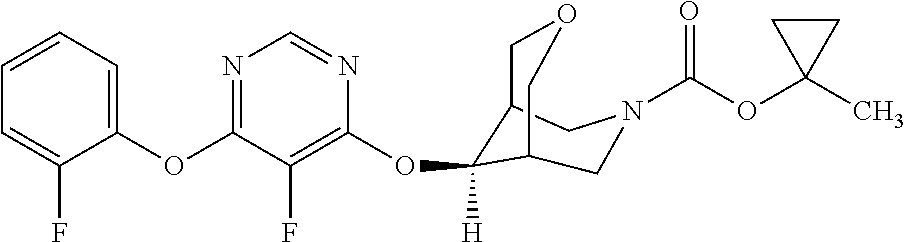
C1(OC2=NC=NC(OC3([H])C4COCC3CN(C(OC3(C)CC3)=O)C4)=C2F)=CC=CC=C1F
